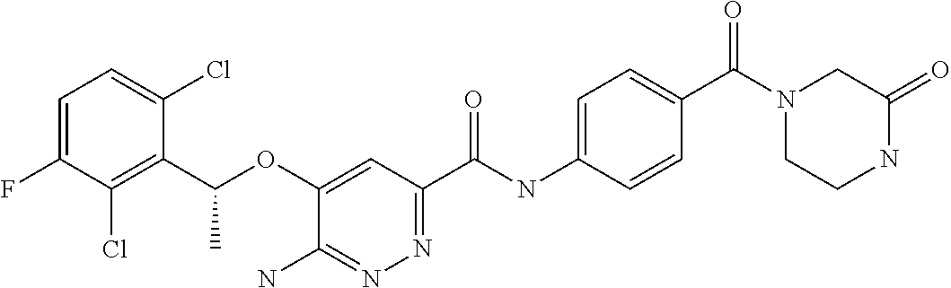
C1=C(F)C(Cl)=C(C(OC2=CC(C(NC3=CC=C(C(N4CCNC(=O)C4)=O)C=C3)=O)=NN=C2N)C)C(Cl)=C1
